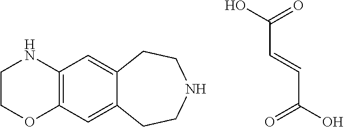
OC(=O)C=CC(O)=O.C1COC2=C(N1)C=C1C(=C2)CCNCC1
